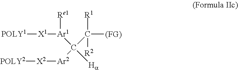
[POLY1][X1][Ar1](C([Ha])(C([R1])([R2])[(FG)])[Ar2][X2][POLY2])[Re1]
